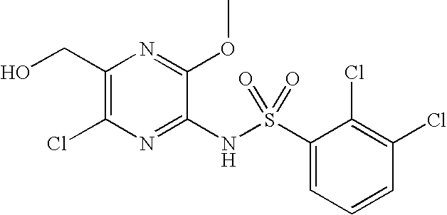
C1(CO)=C(Cl)N=C(NS(C2=CC=CC(Cl)=C2Cl)(=O)=O)C(OC)=N1
